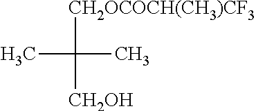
[CH2OCOCH(CH3)CF3]C([CH2OH])(C)C
